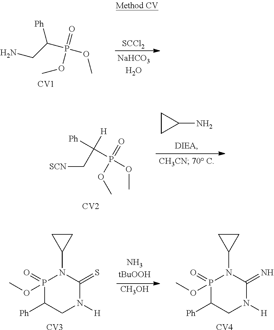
NCC(P(OC)(=O)OC)[Ph].[CV1].[SCCl2].C1CC1N.[SCN]CC([Ph])(P(OC)(=O)OC)[H].[CV2].P1(OC)(=O)C([Ph])CN([H])C(=S)N1C1CC1.[CV3].[CH3OH].P1(OC)(=O)C([Ph])CN([H])C(=N)N1C1CC1.[CV4]
